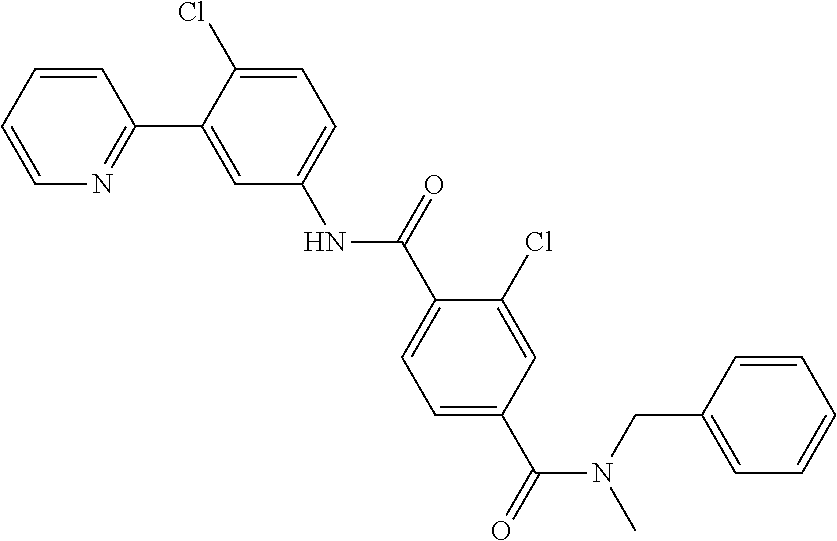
C1=CC=CN=C1C1=CC(NC(C2=CC=C(C(=O)N(CC3=CC=CC=C3)C)C=C2Cl)=O)=CC=C1Cl
